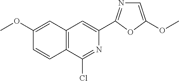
C1(OC)=CC2=C(C=C1)C(Cl)=NC(C1=NC=C(OC)O1)=C2
